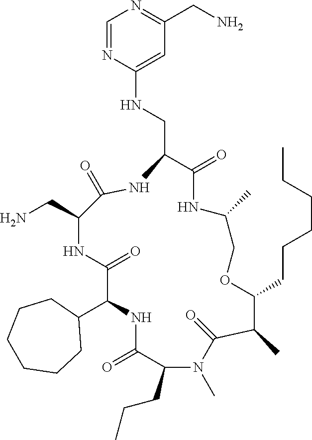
C1(C2NC(=O)C(CCC)N(C)C(=O)C(C)C(CCCCCC)OCC(C)NC(=O)C(CNC3=CC(CN)=NC=N3)NC(=O)C(CN)NC2=O)CCCCCC1
